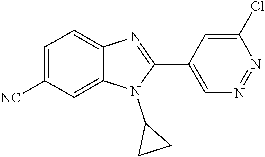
C1=C([NC])C=C2C(=C1)N=C(C1=CN=NC(Cl)=C1)N2C1CC1
